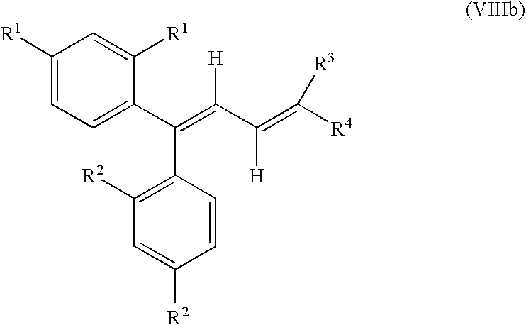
C1=C(C(=C(C(=C([R4])[R3])[H])[H])C2=C([R2])C=C([R2])C=C2)C([R1])=CC([R1])=C1
